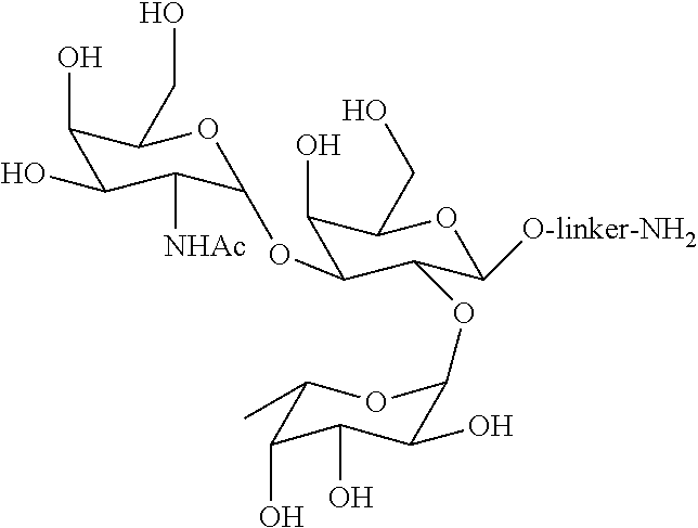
C1(O)C(O)C([NHAc])C(OC2C(O)C(CO)OC([O-linker-NH2])C2OC2C(O)C(O)C(O)C(C)O2)OC1CO
